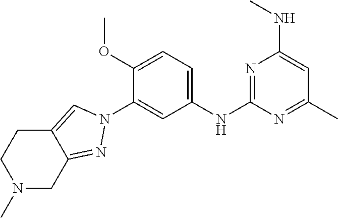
C1=C(NC2=NC(NC)=CC(C)=N2)C=C(N2C=C3C(=N2)CN(C)CC3)C(OC)=C1
